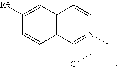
C12=C(C([G]C)=N(C)C=C1)C=CC([RE])=C2
